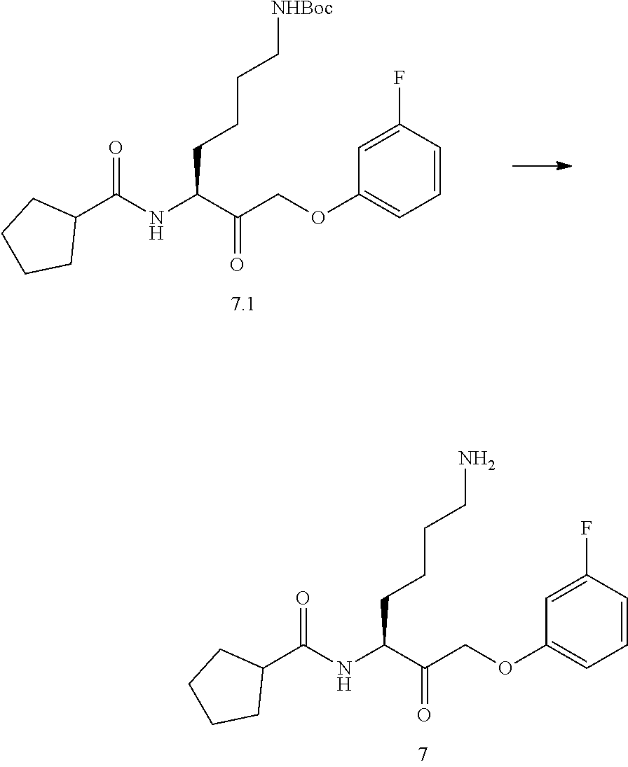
O=C(NC(C(COC1=CC=CC(F)=C1)=O)CCCCN)C1CCCC1.O=C(NC(C(COC1=CC=CC(F)=C1)=O)CCCC[NHBoc])C1CCCC1
